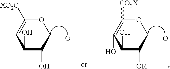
C1(O)C(O)COC([XO2C])=C1.O.C1(O)C([OR])COC([CO2X])=C1O.O
